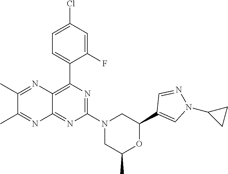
C12=NC(N3CC(C)OC(C4=CN(C5CC5)N=C4)C3)=NC(C3=CC=C(Cl)C=C3F)=C1N=C(C)C(C)=N2
